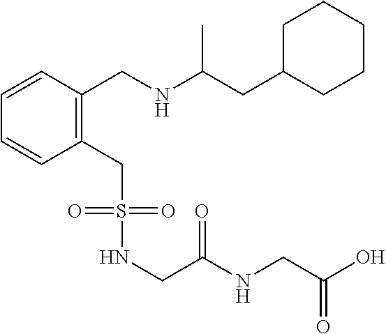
C1=CC=CC(CNC(CC2CCCCC2)C)=C1CS(NCC(NCC(=O)O)=O)(=O)=O
